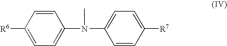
[R6]C1=CC=C(N(C)C2=CC=C([R7])C=C2)C=C1
